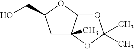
C1C2(C)C(OC1CO)OC(C)(C)O2
